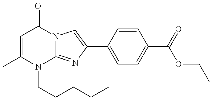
C1=C(C)N(CCCCC)C2=NC(C3=CC=C(C(OCC)=O)C=C3)=CN2C1=O
